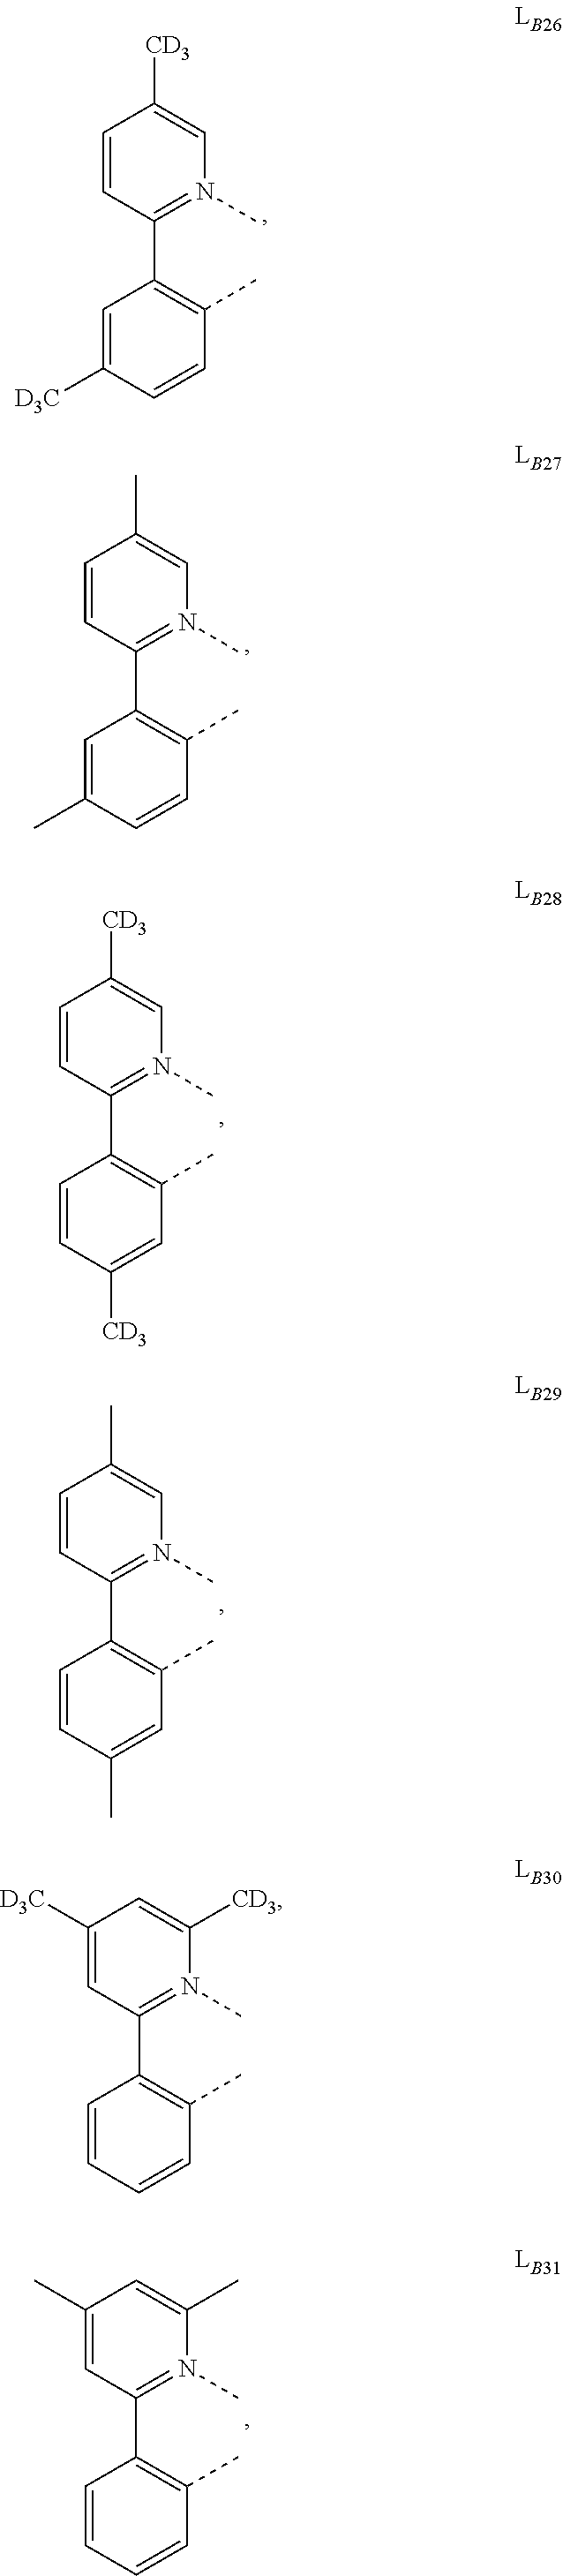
C1=CC(C2=C(C)C=CC([D3C])=C2)=N(C)C=C1[CD3].C1=CC(C2=C(C)C=CC(C)=C2)=N(C)C=C1C.C1=CC(C2=C(C)C=C([CD3])C=C2)=N(C)C=C1[CD3].C1=CC(C2=C(C)C=C(C)C=C2)=N(C)C=C1C.C1(C)=CC(C2=C(C)C=CC=C2)=N(C)C(C)=C1.C1([D3C])=CC(C2=C(C)C=CC=C2)=N(C)C([CD3])=C1
